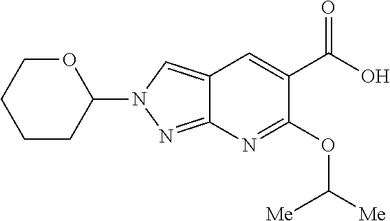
N1(C2CCCCO2)C=C2C=C(C(=O)O)C(OC([Me])[Me])=NC2=N1
